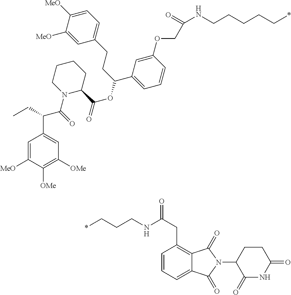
N(C(=O)COC1=CC(C(CCC2=CC=C([MeO])C([MeO])=C2)OC(C2CCCCN2C(=O)C(C2=CC([OMe])=C([OMe])C([MeO])=C2)CC)=O)=CC=C1)CCCCC*.C1(CC(NCCC*)=O)=C2C(=CC=C1)C(=O)N(C1CCC(=O)NC1=O)C2=O
